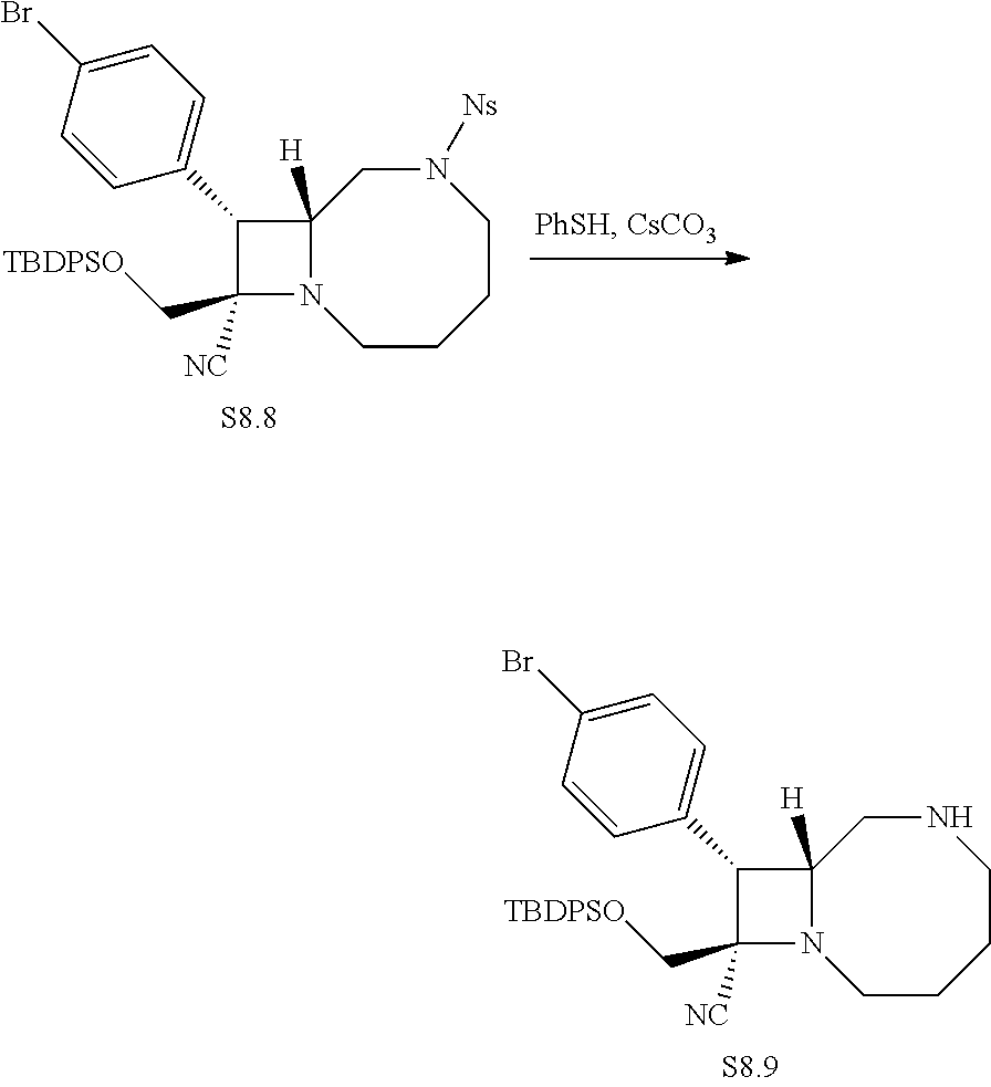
C1C2([H])N(CCCCN1)C(C[TBDPSO])([NC])C2C1=CC=C(Br)C=C1.C1C2([H])N(CCCCN1[Ns])C(C[TBDPSO])([NC])C2C1=CC=C(Br)C=C1
